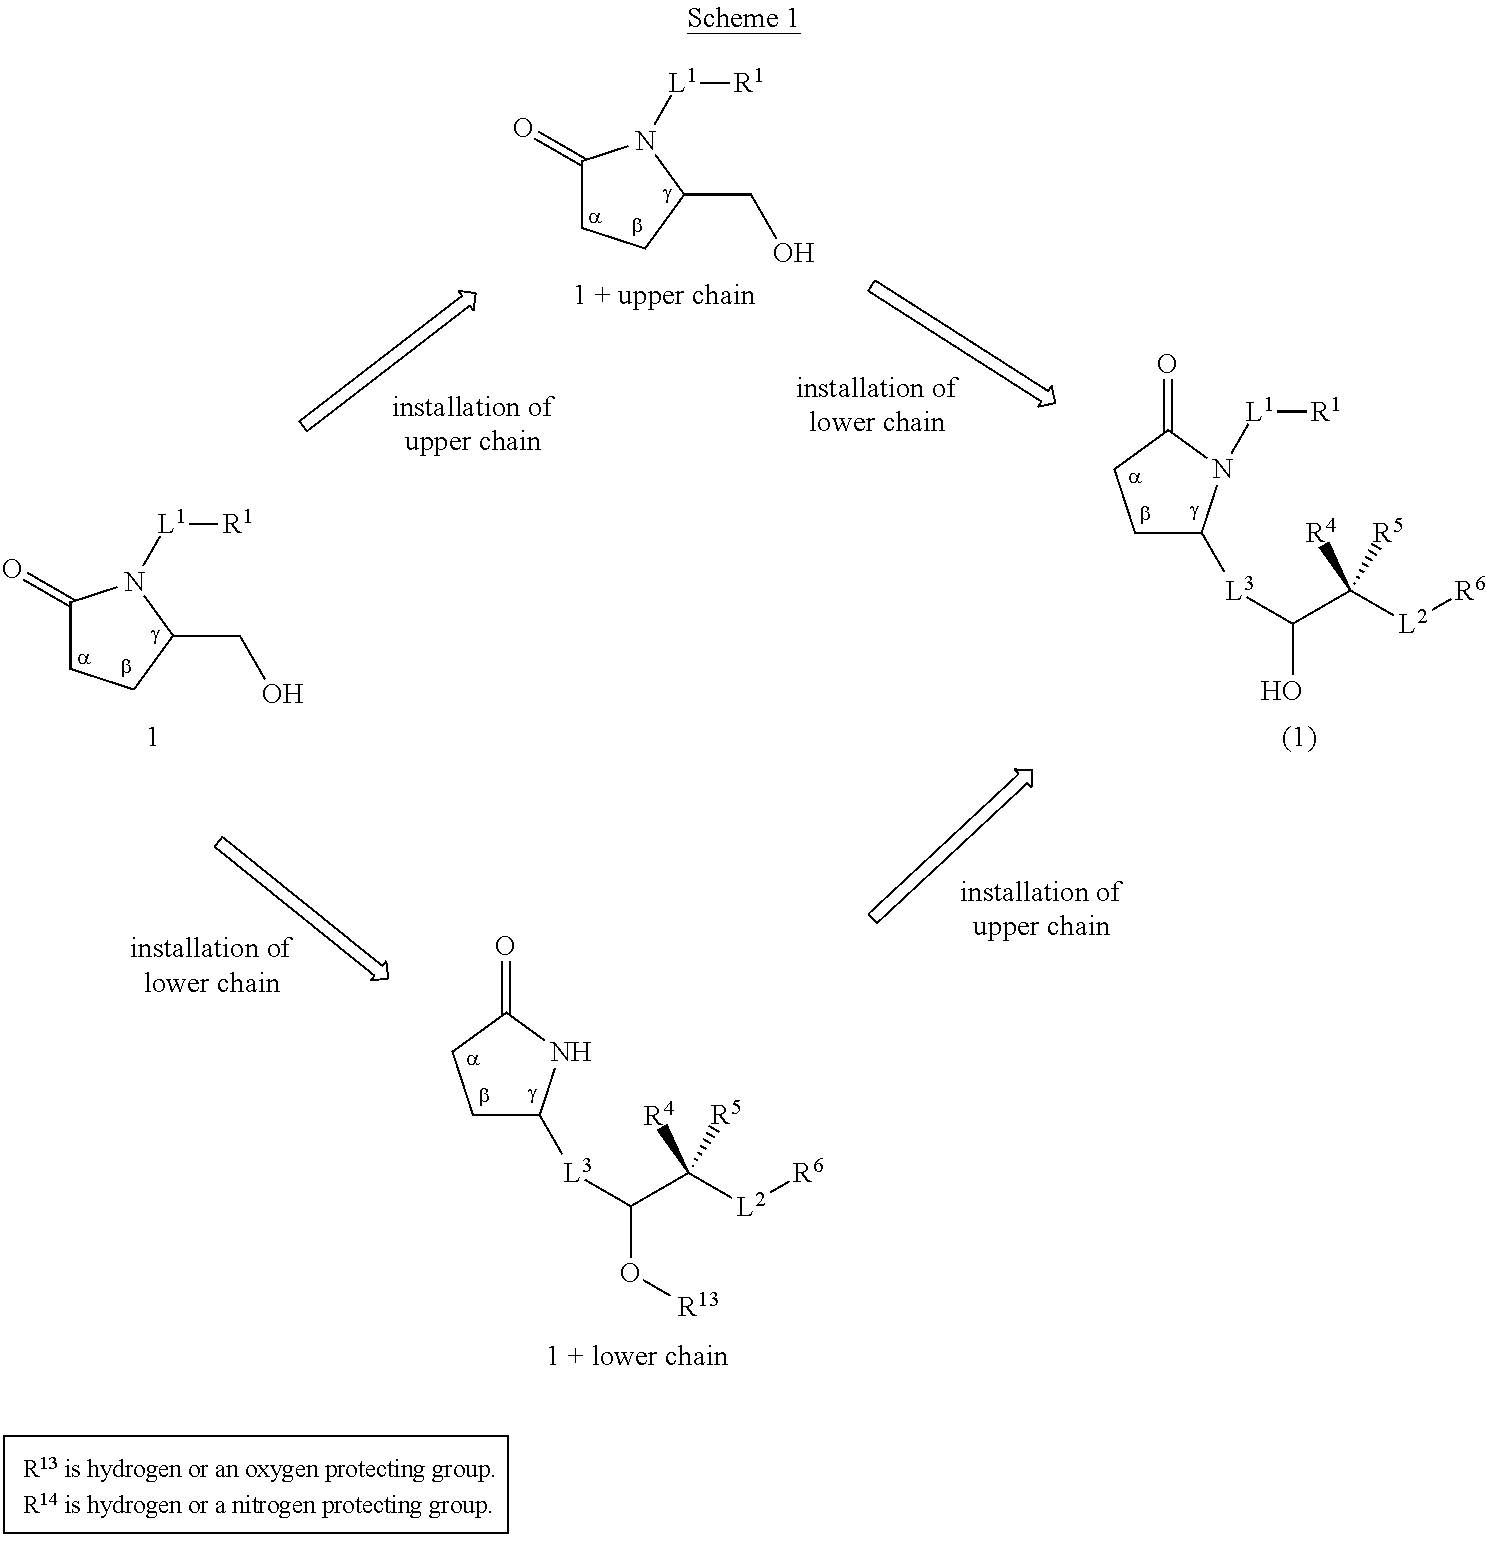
C1C([L3]C(O[R13])C([L2][R6])([R4])[R5])NC(=O)C1.C1(=O)CCC(CO)N1[L1][R1].C1C([L3]C(O)C([L2][R6])([R4])[R5])N([L1][R1])C(=O)C1.C1(=O)CCC(CO)N1[L1][R1]
